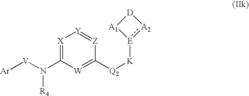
N(C1=[X][Y]=[Z]C([Q2][K][E]2:[A2][D][A1]2)=[W]1)([V][Ar])[R4]
